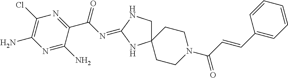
C12(CNC(=NC(C3=NC(Cl)=C(N)N=C3N)=O)N1)CCN(C(C=CC1=CC=CC=C1)=O)CC2
